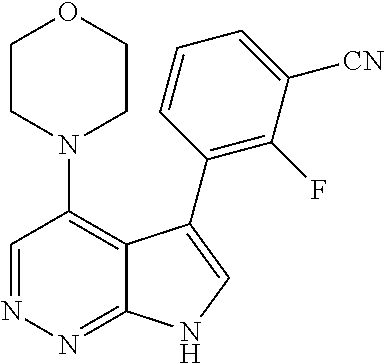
C1=NN=C2C(=C1N1CCOCC1)C(C1=C(F)C([CN])=CC=C1)=CN2
